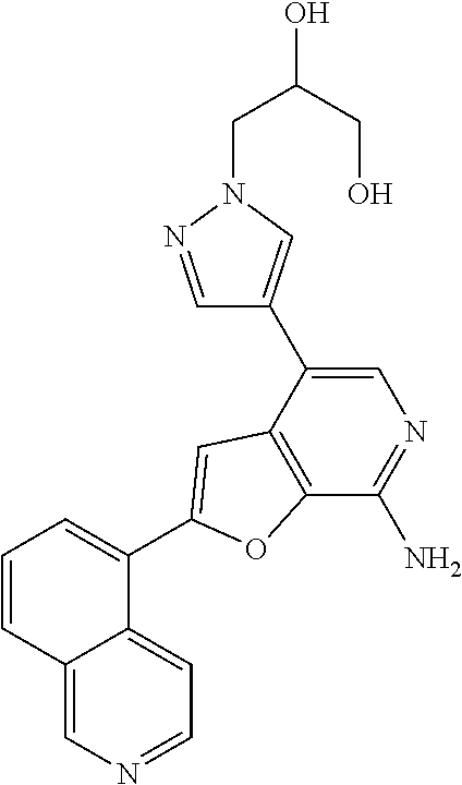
C1=CC2=CN=CC=C2C(C2=CC3=C(C(N)=NC=C3C3=CN(CC(O)CO)N=C3)O2)=C1
